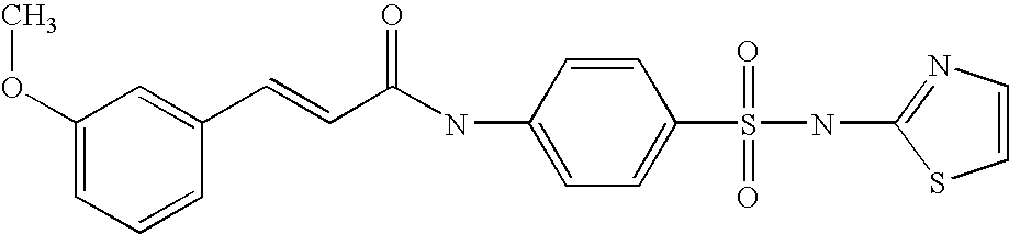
C1(OC)=CC=CC(C=CC(NC2=CC=C(S(NC3=NC=CS3)(=O)=O)C=C2)=O)=C1
